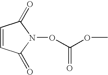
C1=CC(=O)N(OC(OC)=O)C1=O
